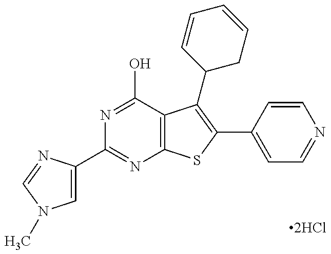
C1(C2=CN(C)C=N2)=NC2=C(C(O)=N1)C(C1CC=CC=C1)=C(C1=CC=NC=C1)S2
